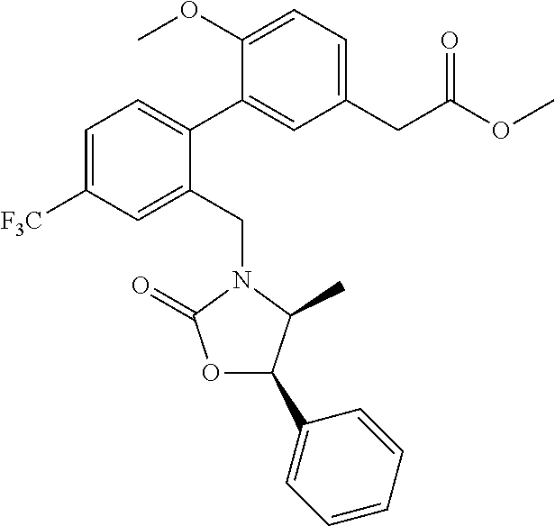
C1(C2=CC=C([F3C])C=C2CN2C(=O)OC(C3=CC=CC=C3)C2C)=CC(CC(OC)=O)=CC=C1OC
